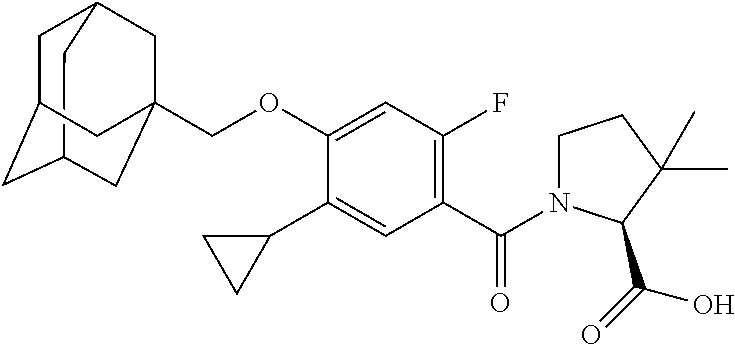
C12CC3CC(CC(COC4=CC(F)=C(C(N5CCC(C)(C)C5C(=O)O)=O)C=C4C4CC4)(C3)C1)C2
